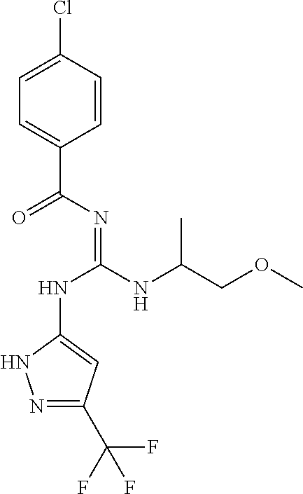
C1=C(Cl)C=CC(C(=O)N=C(NC2=CC(C(F)(F)F)=NN2)NC(COC)C)=C1
